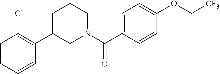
C1=CC=CC(C2CN(C(C3=CC=C(OC[CF3])C=C3)=O)CCC2)=C1Cl
